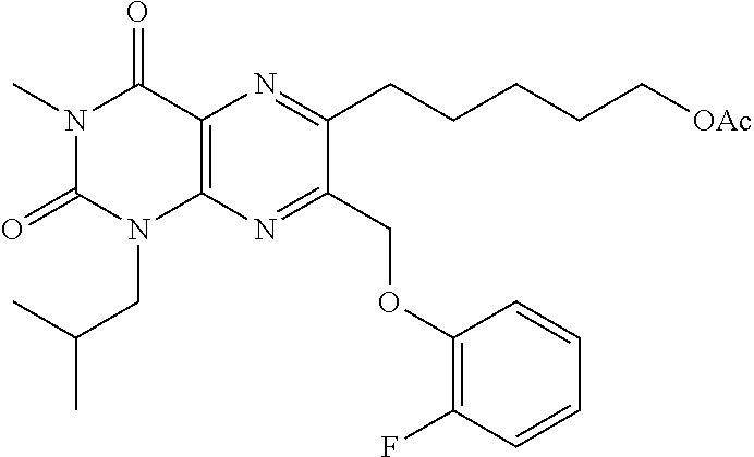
C12=C(N=C(COC3=C(F)C=CC=C3)C(CCCCC[OAc])=N1)N(CC(C)C)C(=O)N(C)C2=O
